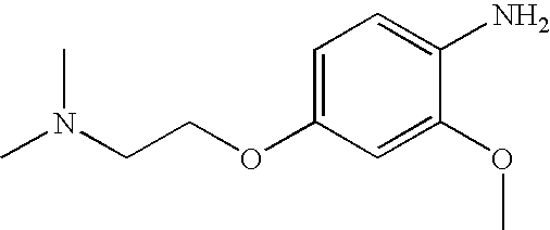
C1=C(OCCN(C)C)C=C(OC)C(N)=C1
